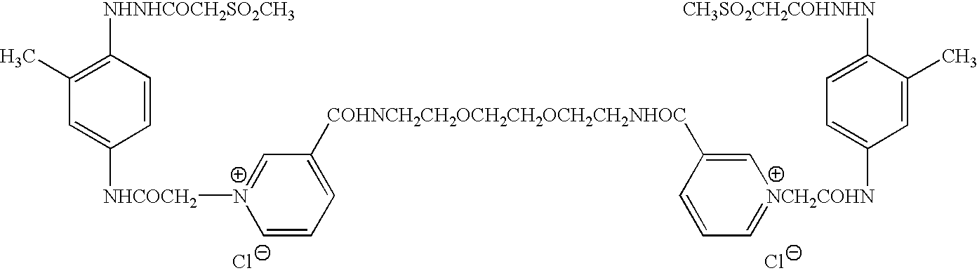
[Cl-].[Cl-].[NHNHCOCH2SO2CH3]C1=C(C)C=C([NHCOCH2][N+]2=CC([COHNCH2CH2OCH2CH2OCH2CH2NHOC]C3=C[NCH2COHN](C4=CC=C([CH3SO2CH2COHNHN])C(C)=C4)=CC=C3)=CC=C2)C=C1
